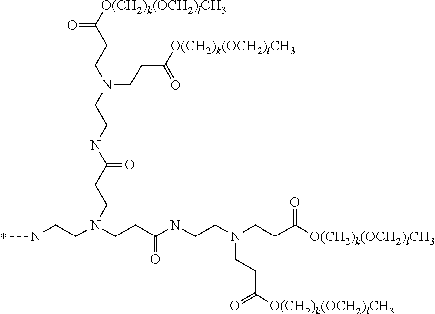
N(CCN(CCC(NCCN(CCC([O(CH2)k(OCH2)lCH3])=O)CCC([O(CH2)k(OCH2)lCH3])=O)=O)CCC(NCCN(CCC([O(CH2)k(OCH2)lCH3])=O)CCC([O(CH2)k(OCH2)lCH3])=O)=O)C
